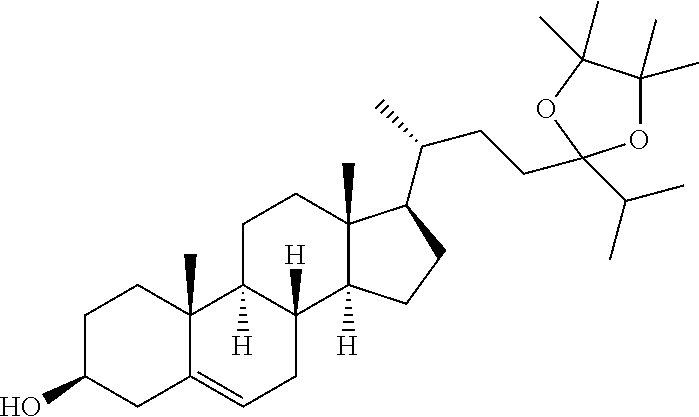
C1C(O)CC2=CCC3([H])C([H])(C2(C)C1)CCC1(C)C3([H])CCC1C(CCC1(C(C)C)OC(C)(C)C(C)(C)O1)C
